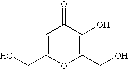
C1=C(CO)OC(CO)=C(O)C1=O
